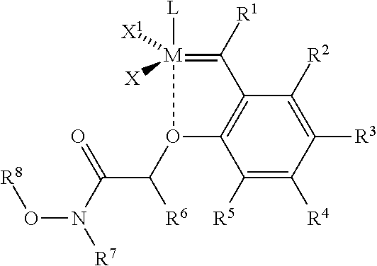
C12=C(C([R5])=C([R4])C([R3])=C1[R2])O(C([R6])C(=O)N([R7])O[R8])[M]([L])([X])([X1])=C2[R1]
